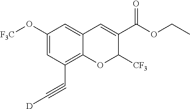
C1(O[F3C])=CC(C#C[D])=C2C(=C1)C=C(C(OCC)=O)C([CF3])O2
